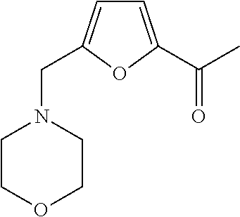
C1=C(C(C)=O)OC(CN2CCOCC2)=C1
